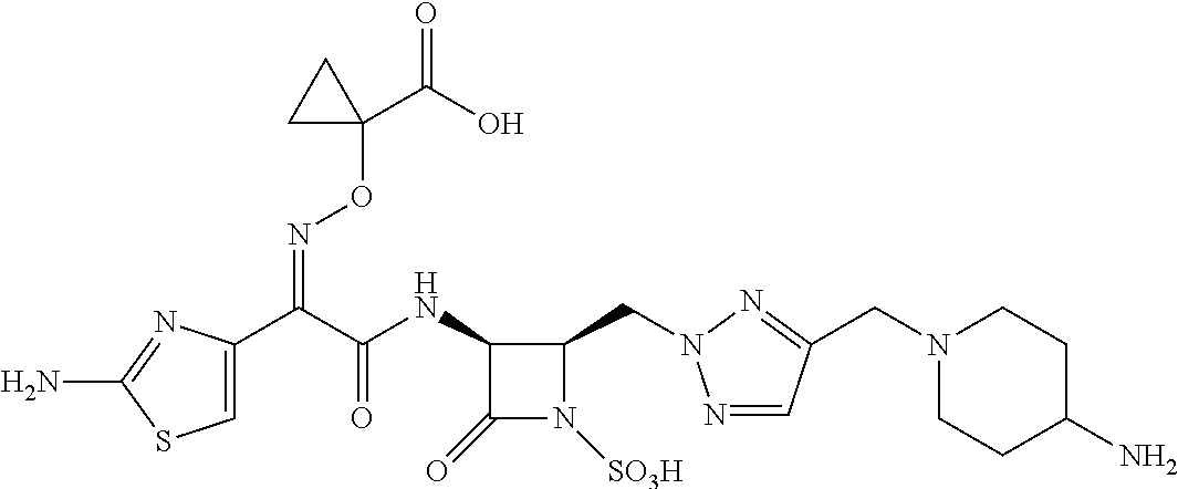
C1=C(C(C(NC2C(=O)N([SO3H])C2CN2N=CC(CN3CCC(N)CC3)=N2)=O)=NOC2(C(=O)O)CC2)N=C(N)S1
